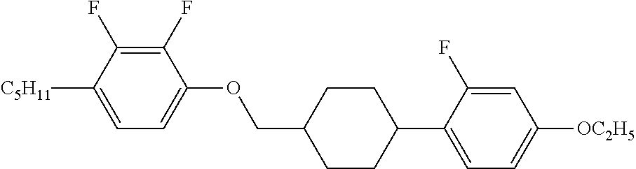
C1(F)=C(F)C([C5H11])=CC=C1OCC1CCC(C2=CC=C([OC2H5])C=C2F)CC1
